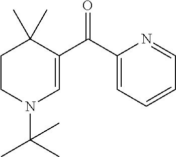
C1CN(C(C)(C)C)C=C(C(C2=CC=CC=N2)=O)C1(C)C
